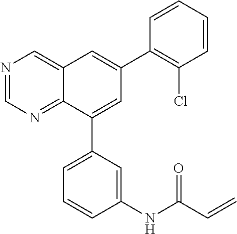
N1=CN=C2C(=C1)C=C(C1=C(Cl)C=CC=C1)C=C2C1=CC=CC(NC(C=C)=O)=C1
